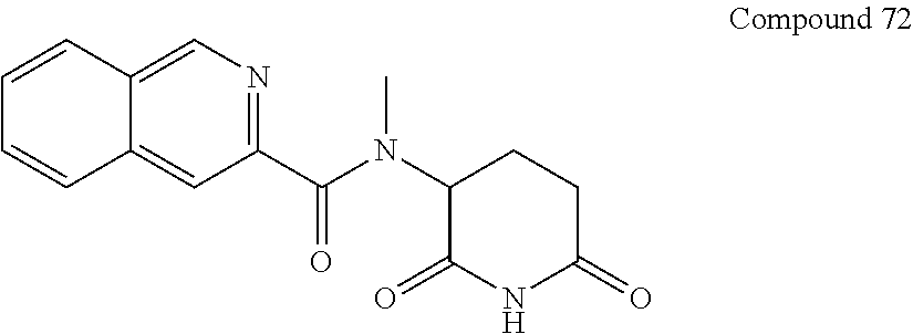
C1(N(C(C2=NC=C3C(=C2)C=CC=C3)=O)C)C(=O)NC(=O)CC1
